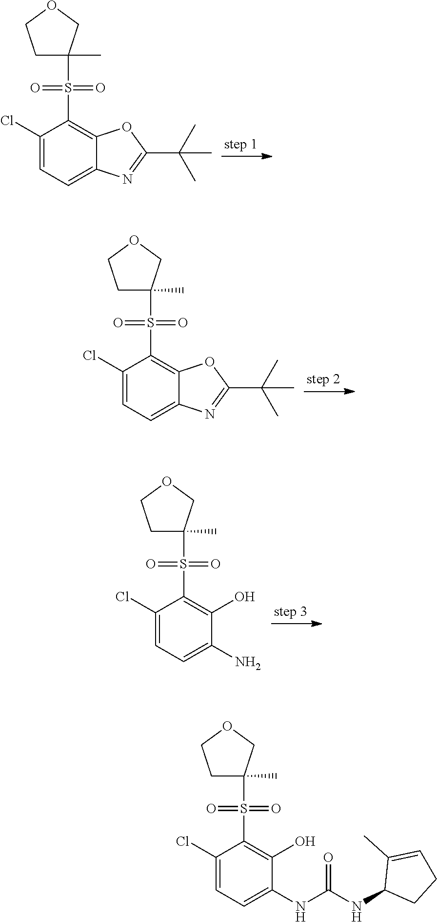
C1(Cl)=CC=C2C(=C1S(C1(C)CCOC1)(=O)=O)OC(C(C)(C)C)=N2.C1(Cl)=CC=C2C(=C1S(C1(C)CCOC1)(=O)=O)OC(C(C)(C)C)=N2.C1(Cl)=CC=C(N)C(O)=C1S(C1(C)CCOC1)(=O)=O.C1(Cl)=CC=C(NC(NC2CCC=C2C)=O)C(O)=C1S(C1(C)CCOC1)(=O)=O
